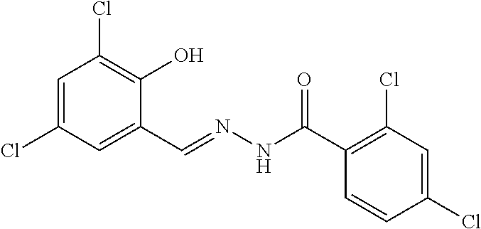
C1=C(Cl)C=C(C=NNC(C2=C(Cl)C=C(Cl)C=C2)=O)C(O)=C1Cl
